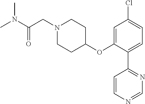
CN(C(=O)CN1CCC(OC2=CC(Cl)=CC=C2C2=NC=NC=C2)CC1)C
